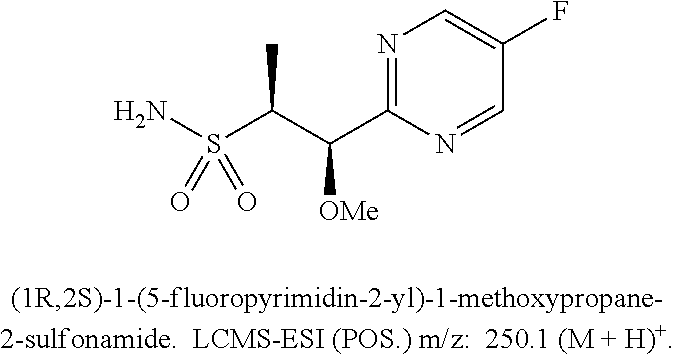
NS(C(C(C1=NC=C(F)C=N1)[OMe])C)(=O)=O
